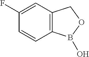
C12=C(C=C(F)C=C1)COB2O
